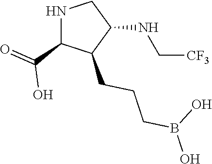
N1C(C(=O)O)C(CCCB(O)O)C(NC[CF3])C1
